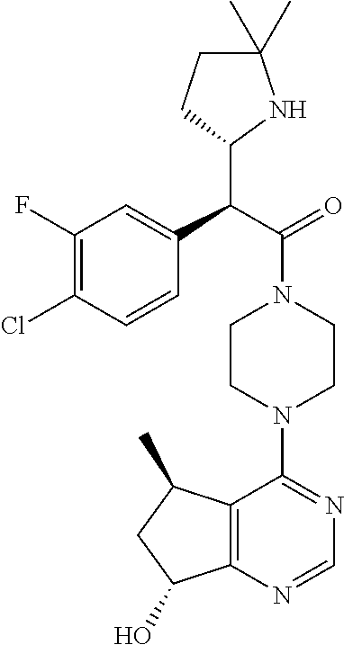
C1(F)=C(Cl)C=CC(C(C(=O)N2CCN(C3=NC=NC4=C3C(C)CC4O)CC2)C2CCC(C)(C)N2)=C1
